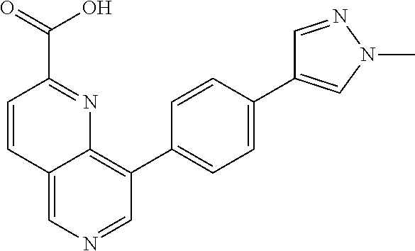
C12=CN=CC(C3=CC=C(C4=CN(C)N=C4)C=C3)=C1N=C(C(=O)O)C=C2
